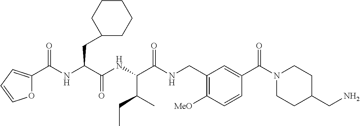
N(C(C(NC(C(NCC1=C([MeO])C=CC(C(N2CCC(CN)CC2)=O)=C1)=O)C(C)CC)=O)CC1CCCCC1)C(C1=CC=CO1)=O
